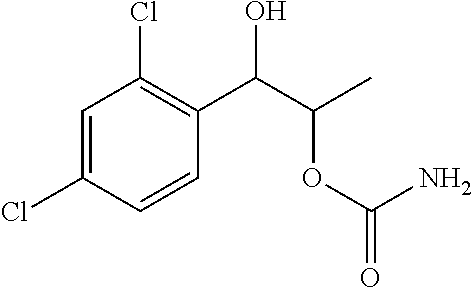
C1(Cl)=CC(Cl)=C(C(C(C)OC(=O)N)O)C=C1
